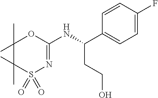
S1(=O)(=O)N=C(NC(CCO)C2=CC=C(F)C=C2)OC(C)(C)C1(C)C
